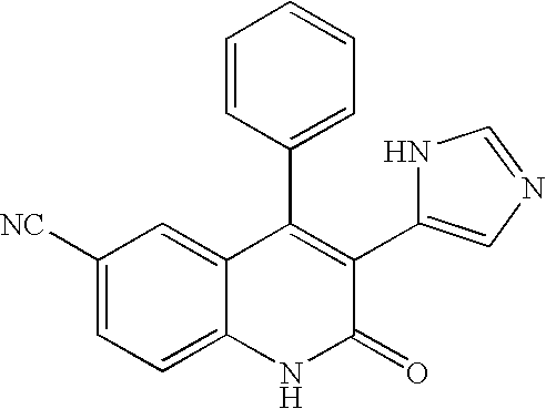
C1([NC])=CC=C2C(=C1)C(C1=CC=CC=C1)=C(C1=CN=CN1)C(=O)N2
